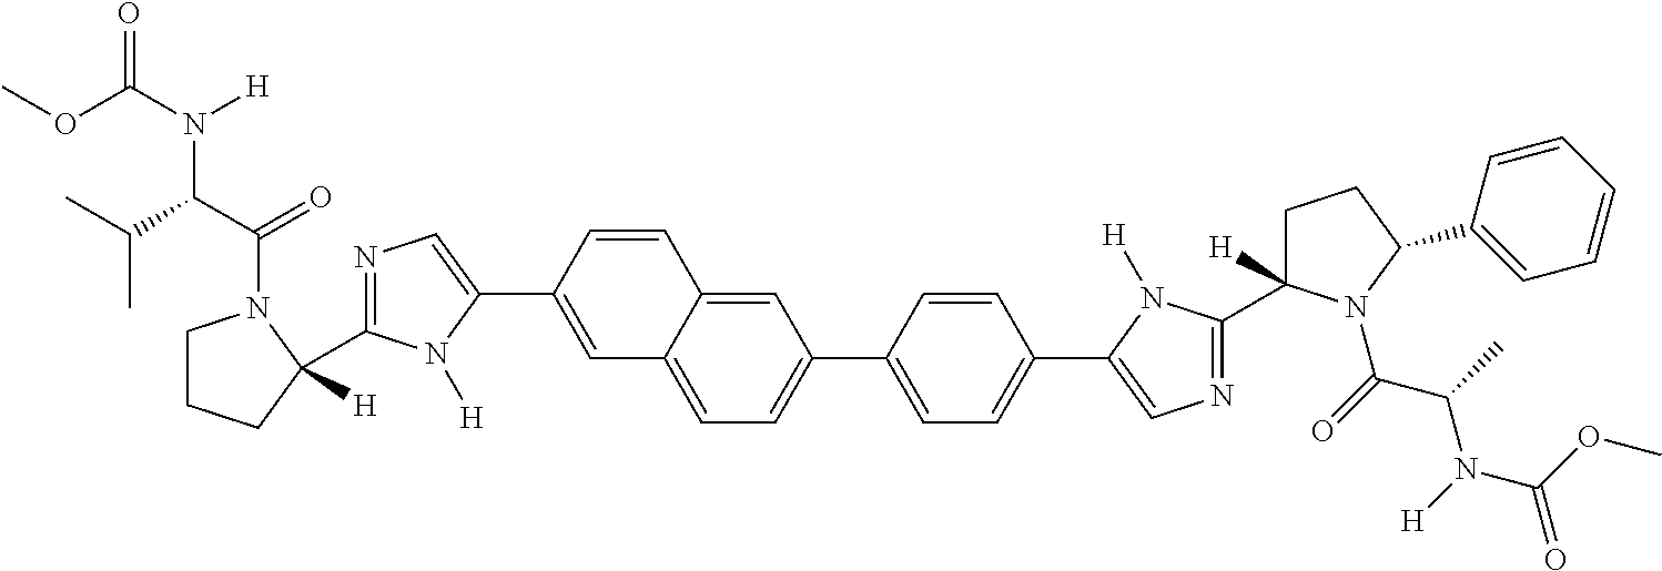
COC(=O)N(C(C(C)C)C(=O)N1CCCC1([H])C1=NC=C(C2=CC3=CC=C(C4=CC=C(C5=CN=C(C6([H])CCC(C7=CC=CC=C7)N6C(C(N(C(=O)OC)[H])C)=O)N5[H])C=C4)C=C3C=C2)N1[H])[H]
